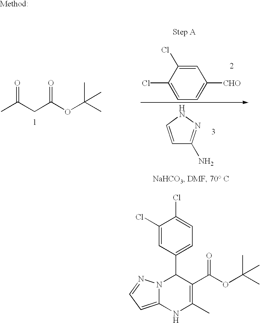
CC(CC(OC(C)(C)C)=O)=O.C1(Cl)=CC([CHO])=CC=C1Cl.C1=CNN=C1N.N12C(=CC=N1)NC(C)=C(C(OC(C)(C)C)=O)C2C1=CC=C(Cl)C(Cl)=C1
